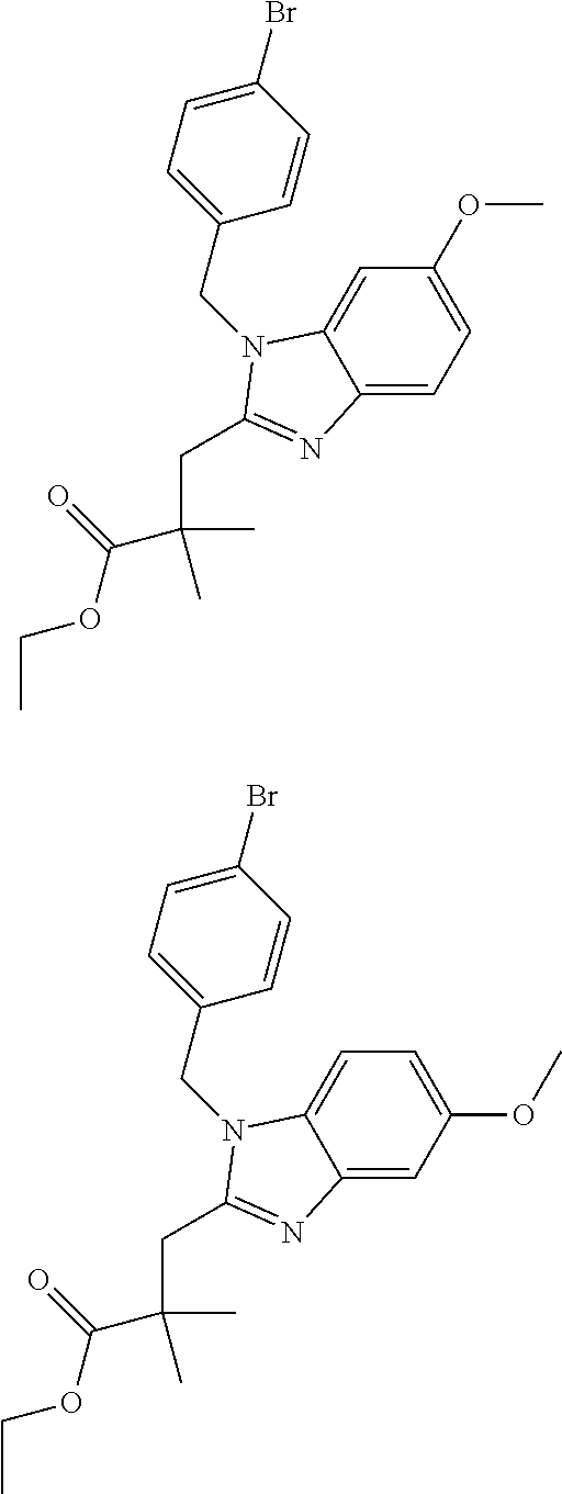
C12=CC(OC)=CC=C1N=C(CC(C)(C(=O)OCC)C)N2CC1=CC=C(Br)C=C1.C12=CC=C(OC)C=C1N=C(CC(C)(C(=O)OCC)C)N2CC1=CC=C(Br)C=C1
